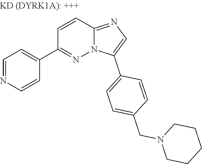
C1=NC=CC(C2=NN3C(=NC=C3C3=CC=C(CN4CCCCC4)C=C3)C=C2)=C1
